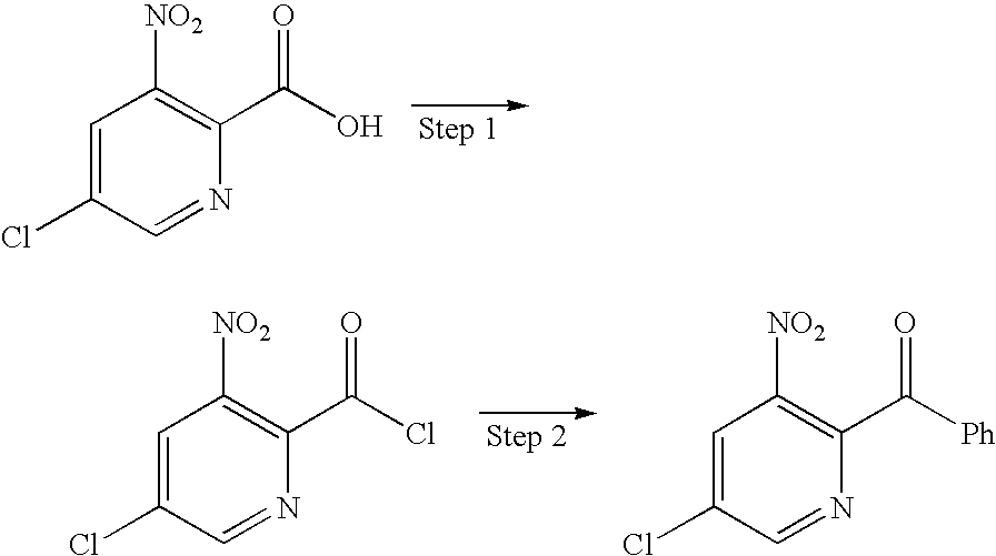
C1=C(Cl)C=NC(C(O)=O)=C1[NO2].C1=C(Cl)C=NC(C(Cl)=O)=C1[NO2].C1=C(Cl)C=NC(C([Ph])=O)=C1[NO2]
